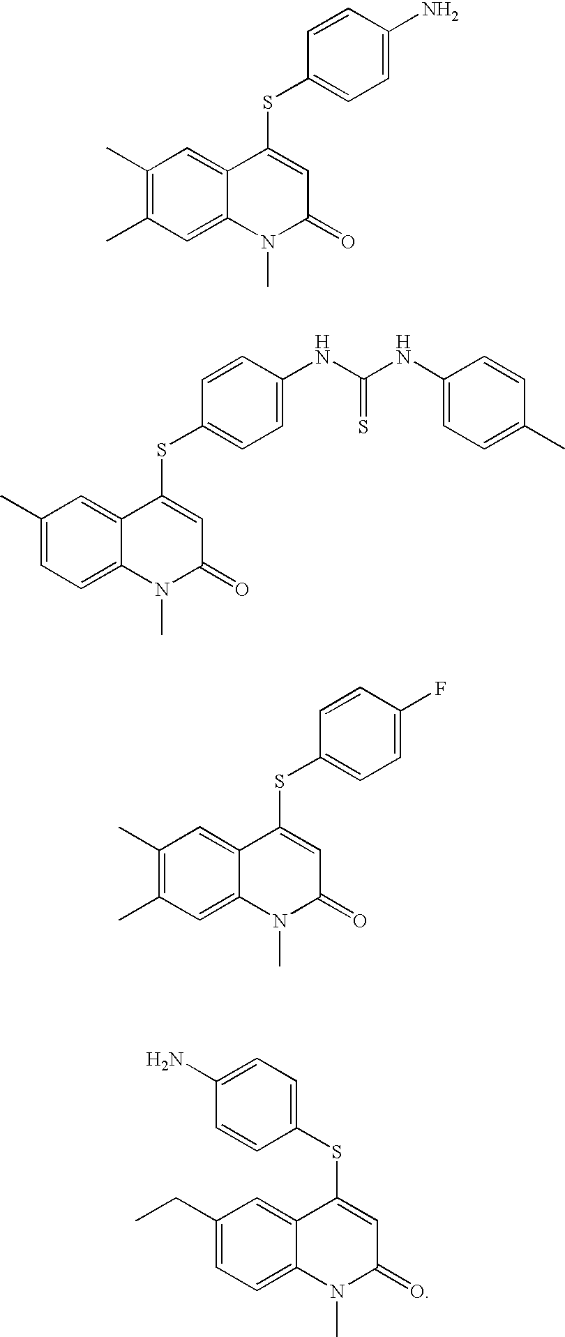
C1(C)=C(C)C=C2C(=C1)C(SC1=CC=C(N)C=C1)=CC(=O)N2C.C1(C)=CC=C2C(=C1)C(SC1=CC=C(NC(NC3=CC=C(C)C=C3)=S)C=C1)=CC(=O)N2C.C1(C)=C(C)C=C2C(=C1)C(SC1=CC=C(F)C=C1)=CC(=O)N2C.C1(CC)=CC=C2C(=C1)C(SC1=CC=C(N)C=C1)=CC(=O)N2C
